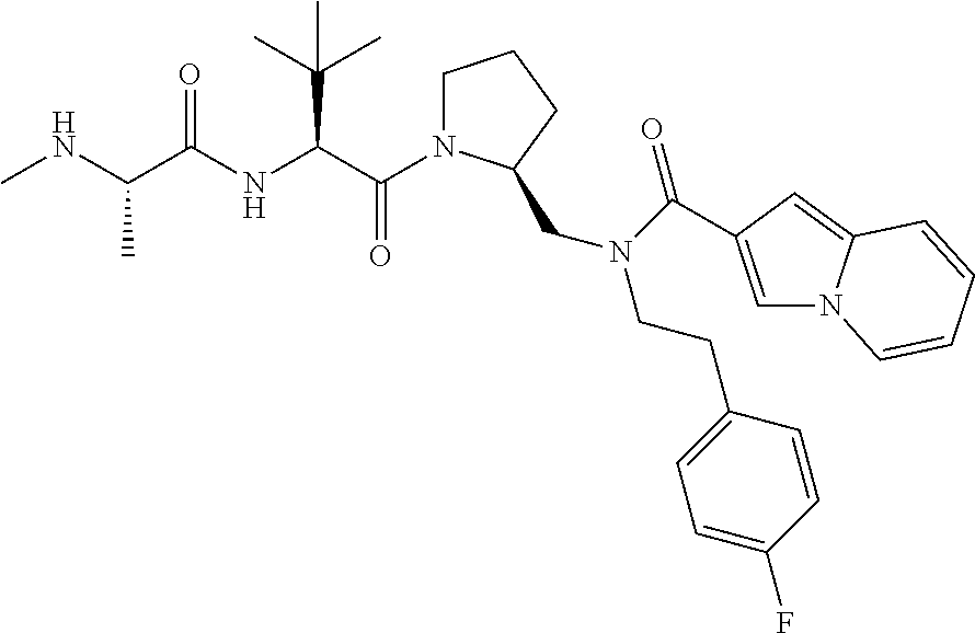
C(=O)(C(C(C)(C)C)NC(=O)C(C)NC)N1CCCC1CN(CCC1=CC=C(F)C=C1)C(=O)C1=CN2C(=C1)C=CC=C2
